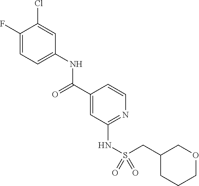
C1(F)=CC=C(NC(C2=CC(NS(=O)(=O)CC3CCCOC3)=NC=C2)=O)C=C1Cl
